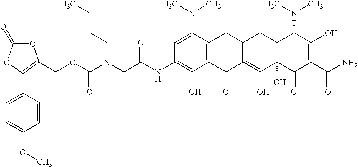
N(CC(NC1=C(O)C2=C(C(N(C)C)=C1)CC1C(=C(O)C3(O)C(C1)C(N(C)C)C(O)=C(C(N)=O)C3=O)C2=O)=O)(C(OCC1=C(C2=CC=C(OC)C=C2)OC(=O)O1)=O)CCCC
